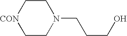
C1C[CON]CCN1CCCO
